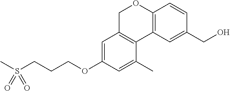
CS(CCCOC1=CC2=C(C(C)=C1)C1=C(OC2)C=CC(CO)=C1)(=O)=O
